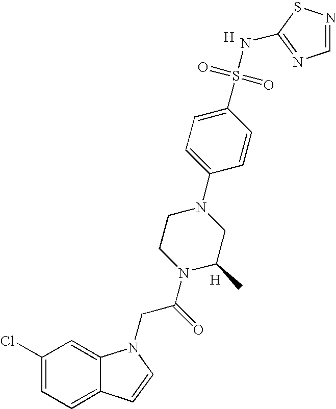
C1(Cl)=CC=C2C(=C1)N(CC(N1C(C)CN(C3=CC=C(S(=O)(=O)NC4=NC=NS4)C=C3)CC1)=O)C=C2.[H].[H]
